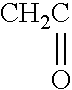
[CH2C]=O
